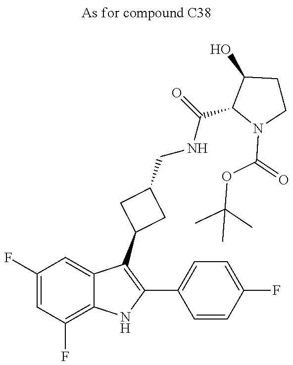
C1(F)=CC(F)=C2C(=C1)C(C1CC(CNC(C3N(C(=O)OC(C)(C)C)CCC3O)=O)C1)=C(C1=CC=C(F)C=C1)N2
